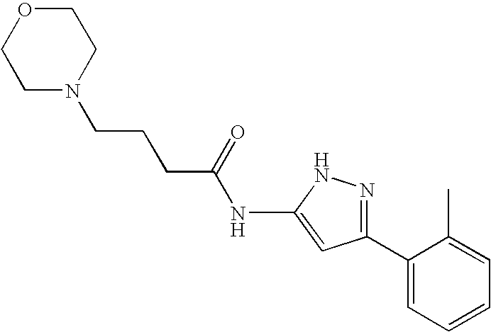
N(C1=CC(C2=CC=CC=C2C)=NN1)C(CCCN1CCOCC1)=O
